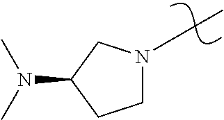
C1N(CC)CC(N(C)C)C1
